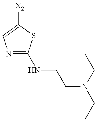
N1=C(NCCN(CC)CC)SC([X2])=C1
